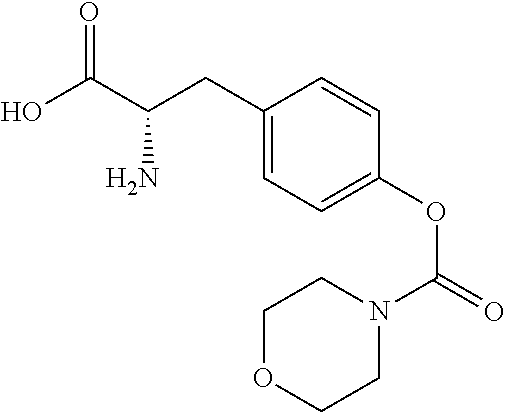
C1COCCN1C(OC1=CC=C(CC(C(O)=O)N)C=C1)=O
